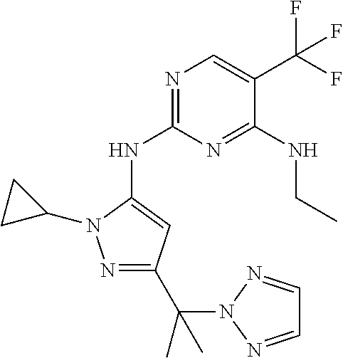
C1(NC2=NC=C(C(F)(F)F)C(NCC)=N2)=CC(C(N2N=CC=N2)(C)C)=NN1C1CC1
